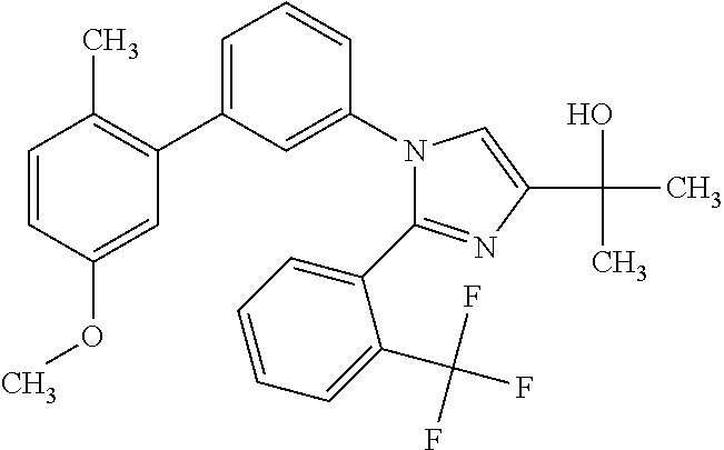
C1(C2=NC(C(O)(C)C)=CN2C2=CC(C3=C(C)C=CC(OC)=C3)=CC=C2)=CC=CC=C1C(F)(F)F
